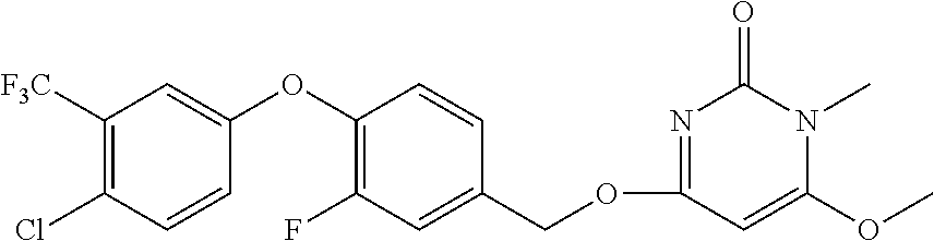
C1([F3C])=C(Cl)C=CC(OC2=C(F)C=C(COC3=NC(=O)N(C)C(OC)=C3)C=C2)=C1
